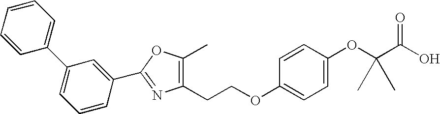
C1(CCOC2=CC=C(OC(C(O)=O)(C)C)C=C2)=C(C)OC(C2=CC(C3=CC=CC=C3)=CC=C2)=N1
